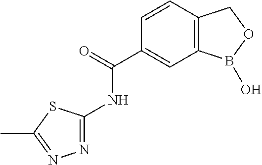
C1=CC2=C(C=C1C(=O)NC1=NN=C(C)S1)B(O)OC2
